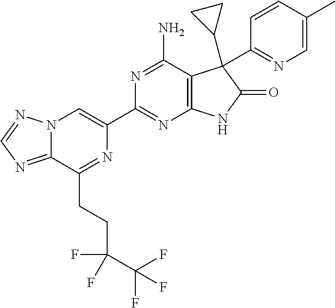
C12=NC=NN1C=C(C1=NC3=C(C(N)=N1)C(C1CC1)(C1=NC=C(C)C=C1)C(=O)N3)N=C2CCC(F)(C(F)(F)F)F
